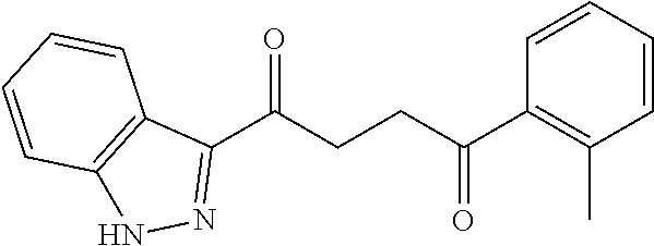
C1(C(CCC(C2=C(C)C=CC=C2)=O)=O)=NNC2=C1C=CC=C2
